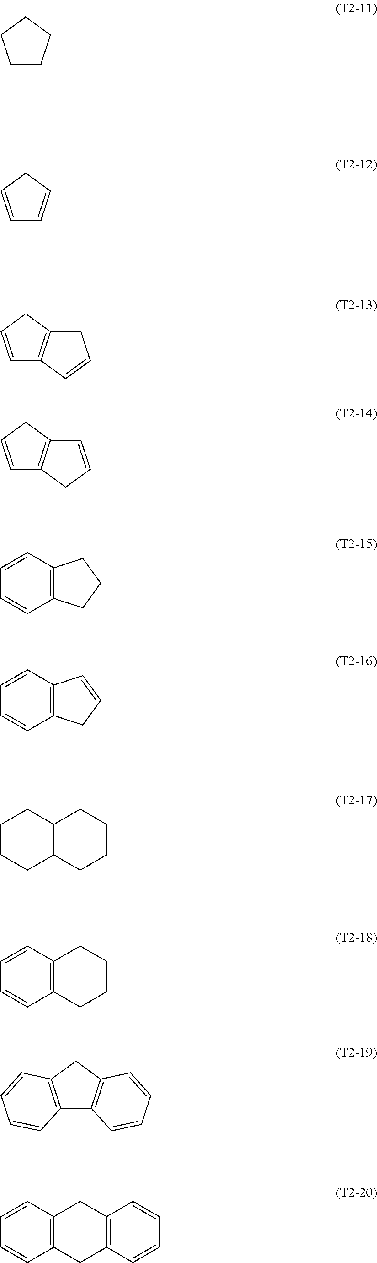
C1CCCC1.C1=CCC=C1.C1=CCC2=C1C=CC2.C1=CCC2=C1CC=C2.C1=CC2=C(C=C1)CCC2.C1=CC2=C(C=C1)CC=C2.C1CCC2C(C1)CCCC2.C1=CC2=C(C=C1)CCCC2.C12=C(CC3=C1C=CC=C3)C=CC=C2.C1=CC2=C(C=C1)CC1=C(C2)C=CC=C1
